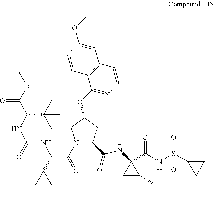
N1(C(=O)C(C(C)(C)C)NC(NC(C(OC)=O)C(C)(C)C)=O)C(C(=O)NC2(C(NS(C3CC3)(=O)=O)=O)CC2C=C)CC(OC2=NC=CC3=C2C=CC(OC)=C3)C1
